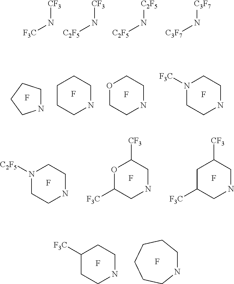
[CF3]N[F3C].[CF3]N[C2F5].[C2F5]N[C2F5].[C3F7]N[C3F7].N1([F3C])CCNCC1.F.N1CCCC1.C1CCNCC1.O1CCNCC1.F.F.F.N1([C2F5])CCNCC1.F.O1C([F3C])CNCC1[CF3].F.C1C([F3C])CNCC1[CF3].F.C1([F3C])CCNCC1.F.N1CCCCCC1.F
